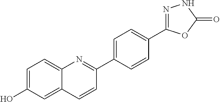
C1=C(O)C=C2C(=C1)N=C(C1=CC=C(C3=NNC(=O)O3)C=C1)C=C2
